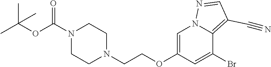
C1=C(OCCN2CCN(C(OC(C)(C)C)=O)CC2)C=C(Br)C2=C(C#N)C=NN12
